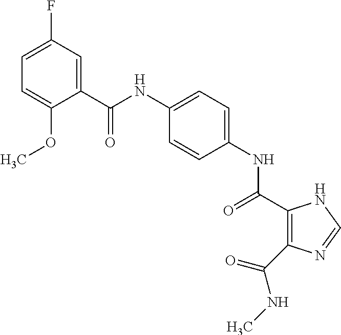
C(NC1=CC=C(NC(=O)C2=C(C(NC)=O)N=CN2)C=C1)(=O)C1=CC(F)=CC=C1OC
